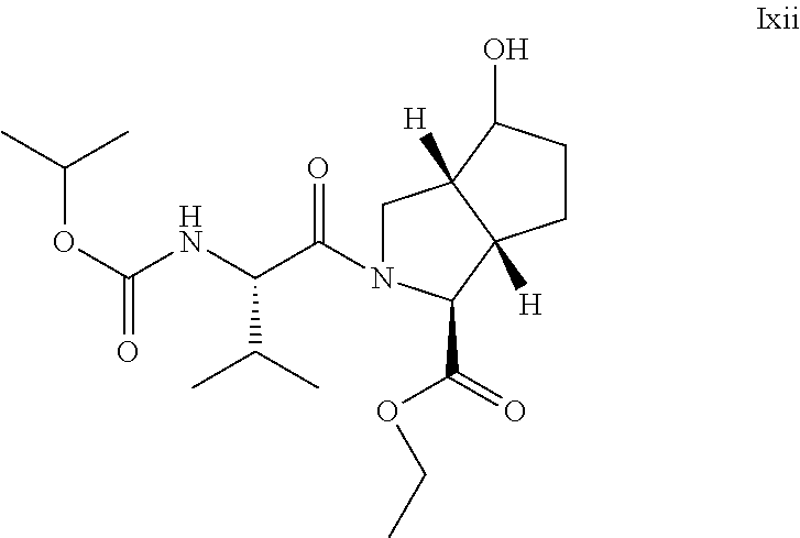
C1N(C(C(NC(OC(C)C)=O)C(C)C)=O)C(C(=O)OCC)C2([H])C1([H])C(O)CC2
